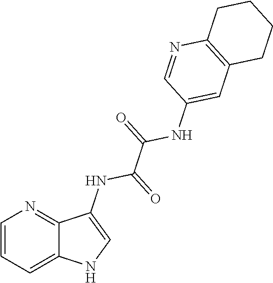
C1=CC=C2C(=N1)C(NC(=O)C(=O)NC1=CC3=C(N=C1)CCCC3)=CN2
